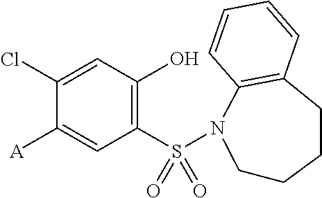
C1(Cl)=CC(O)=C(S(=O)(=O)N2CCCCC3=C2C=CC=C3)C=C1[A]
